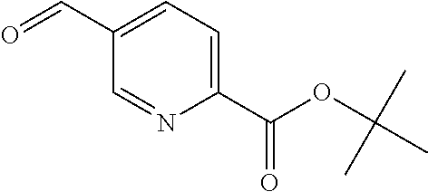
O=CC1=CC=C(C(OC(C)(C)C)=O)N=C1
